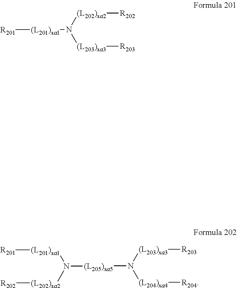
[R201][(L201)xa1]N([(L203)xa3][R203])[(L202)xa2][R202].[(L205)xa5](N([(L203)xa3][R203])[(L204)xa4][R204])N([(L201)xa1][R201])[(L202)xa2][R202]
